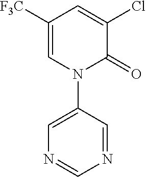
C1([F3C])=CN(C2=CN=CN=C2)C(=O)C(Cl)=C1
